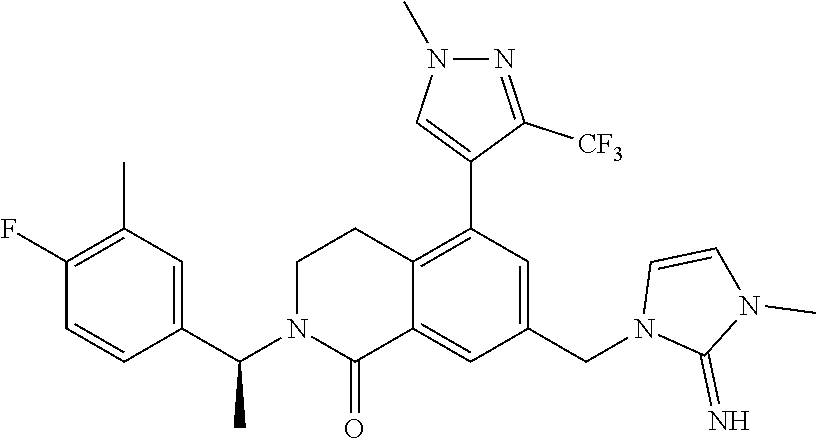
C1(C(N2C(=O)C3=CC(CN4C(=N)N(C)C=C4)=CC(C4=CN(C)N=C4[CF3])=C3CC2)C)=CC(C)=C(F)C=C1
